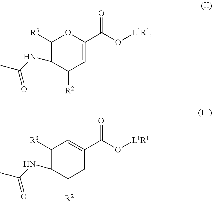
C1([R3])C(NC(C)=O)C([R2])C=C(C(O[L1R1])=O)O1.C1([R3])C(NC(C)=O)C([R2])CC(C(O[L1R1])=O)=C1
